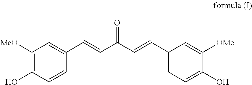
C1([MeO])=C(O)C=CC(C=CC(C=CC2=CC=C(O)C([OMe])=C2)=O)=C1
